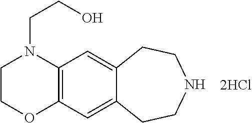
C12=C(C=C3C(=C1)CCNCC3)OCCN2CCO.[2HCl]
